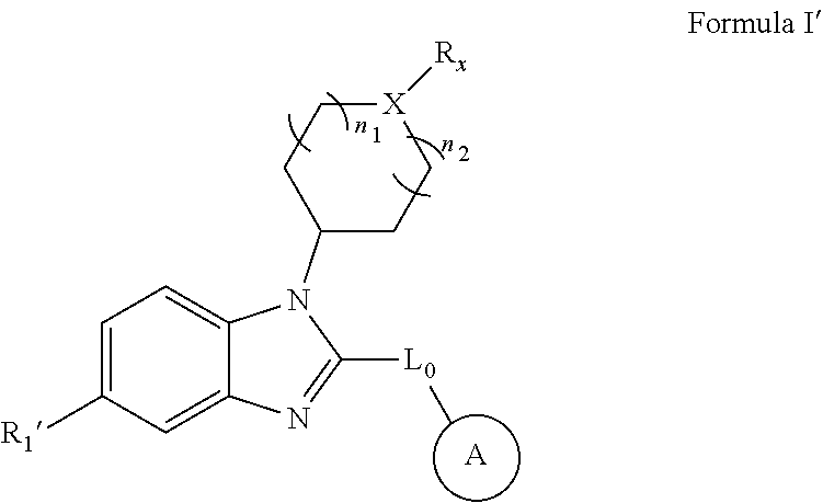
C1=C([R1])C=C2C(=C1)N(C1CC[X]([Rx])CC1)C([L0]C)=N2.[A]
